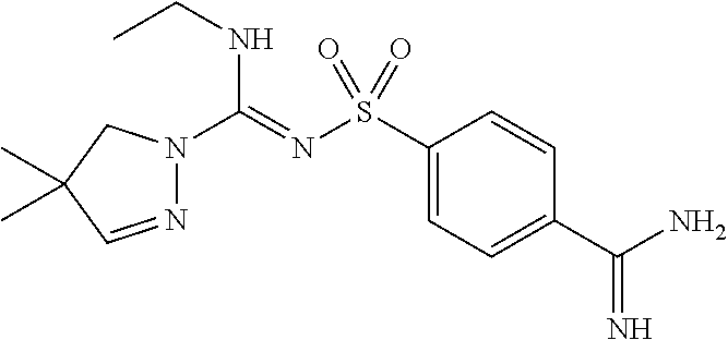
N1=CC(C)(C)CN1C(=NS(C1=CC=C(C(N)=N)C=C1)(=O)=O)NCC
